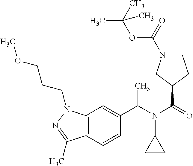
C12=C(C=CC(C(N(C(=O)C3CCN(C(OC(C)(C)C)=O)C3)C3CC3)C)=C1)C(C)=NN2CCCOC
